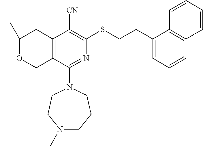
C1(C)(C)OCC2=C(C1)C([CN])=C(SCCC1=CC=CC3=C1C=CC=C3)N=C2N1CCN(C)CCC1
